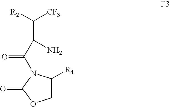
[R2]C([CF3])C(C(=O)N1C([R4])COC1=O)N
